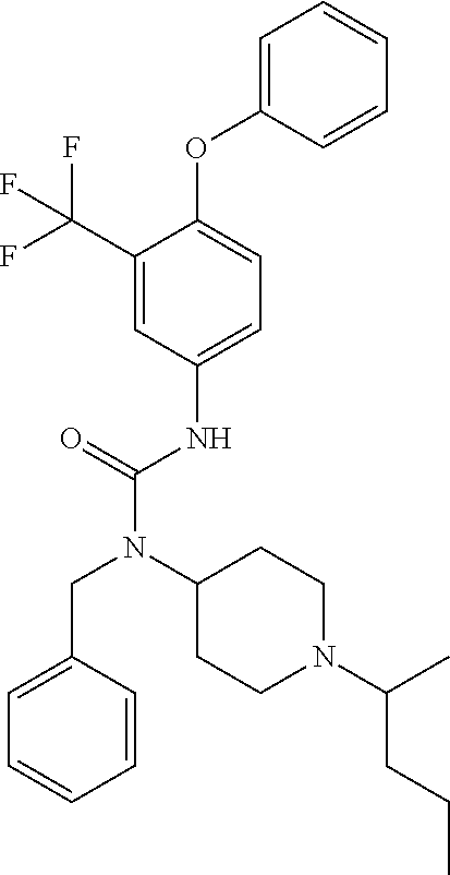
C1=C(CN(C(NC2=CC=C(OC3=CC=CC=C3)C(C(F)(F)F)=C2)=O)C2CCN(C(CCC)C)CC2)C=CC=C1
